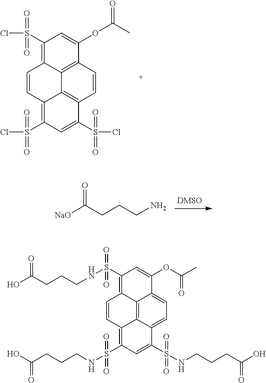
C1(S(NCCCC(O)=O)(=O)=O)=C2C3=C4C(=C(S(NCCCC(O)=O)(=O)=O)C=C(S(NCCCC(O)=O)(=O)=O)C4=CC=C3C(OC(C)=O)=C1)C=C2.C1(S(Cl)(=O)=O)=C2C3=C(C(OC(C)=O)=C1)C=CC1=C3C(=C(S(Cl)(=O)=O)C=C1S(Cl)(=O)=O)C=C2.[NaO]C(CCCN)=O
